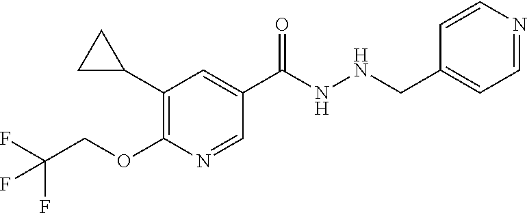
C1(C2CC2)=C(OCC(F)(F)F)N=CC(C(NNCC2=CC=NC=C2)=O)=C1
